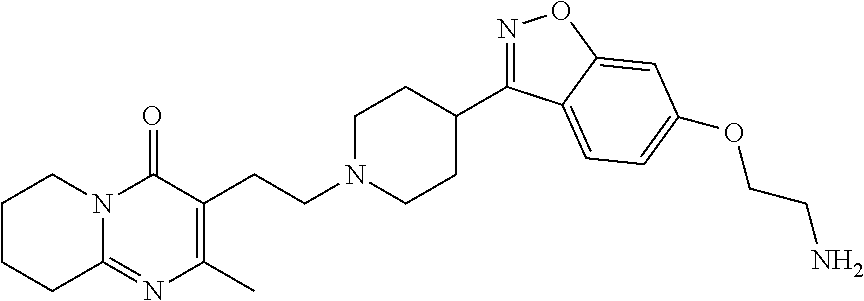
C1CCC2=NC(C)=C(CCN3CCC(C4=NOC5=CC(OCCN)=CC=C45)CC3)C(=O)N2C1
